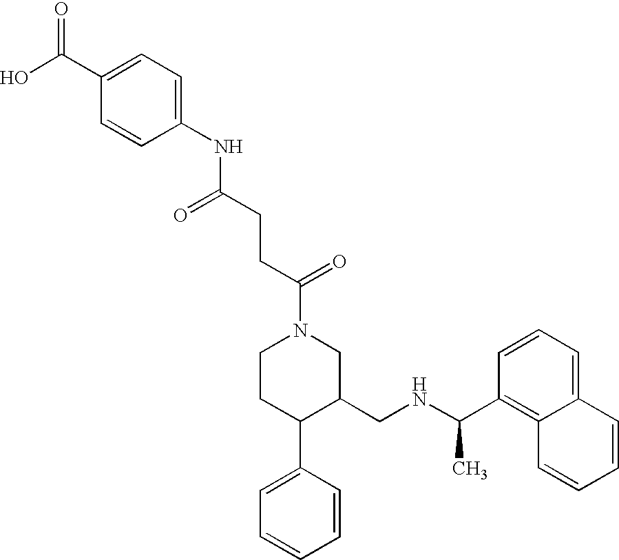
C1CC(C2=CC=CC=C2)C(CNC(C)C2=C3C(=CC=C2)C=CC=C3)CN1C(=O)CCC(=O)NC1=CC=C(C(=O)O)C=C1
